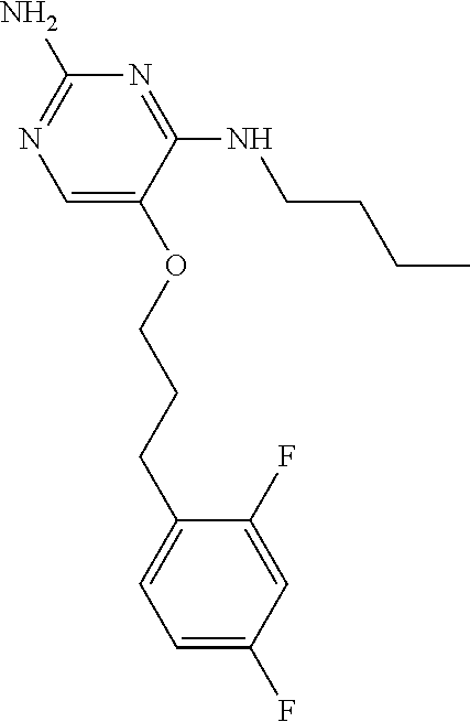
C1=C(OCCCC2=CC=C(F)C=C2F)C(NCCCC)=NC(N)=N1
